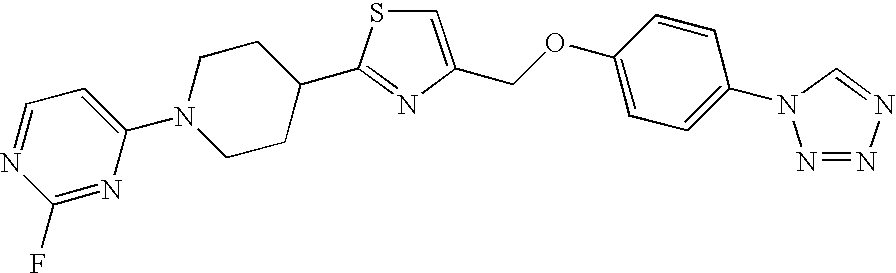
C1=C(COC2=CC=C(N3N=NN=C3)C=C2)N=C(C2CCN(C3=CC=NC(F)=N3)CC2)S1
